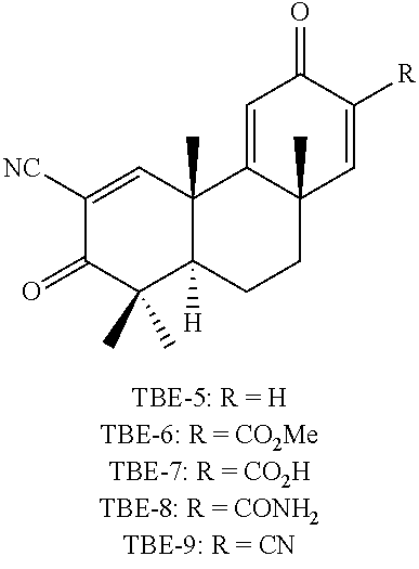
C1([NC])=CC2(C)C([H])(C(C)(C)C1=O)CCC1(C)C2=CC(=O)C([R])=C1
